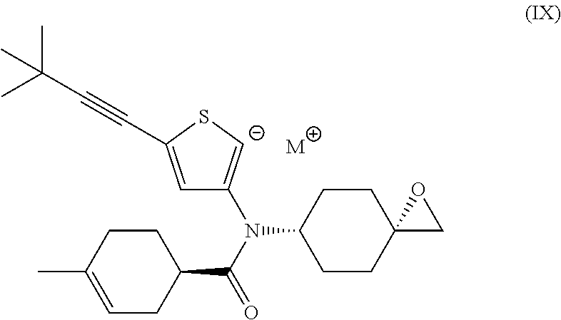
C1=C(C#CC(C)(C)C)S[C-]=C1N(C1CCC2(CC1)CO2)C(=O)C1CCC(C)=CC1.[M]
